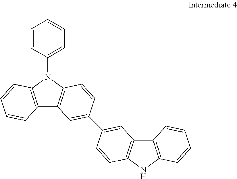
C12=C(N(C3=CC=CC=C3)C3=C1C=C(C1=CC4=C(NC5=C4C=CC=C5)C=C1)C=C3)C=CC=C2
